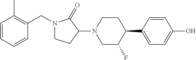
N1(CC2=C(C)C=CC=C2)CCC(N2CC(F)C(C3=CC=C(O)C=C3)CC2)C1=O
